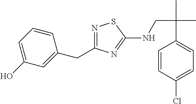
N1=C(CC2=CC(O)=CC=C2)N=C(NCC(C)(C)C2=CC=C(Cl)C=C2)S1
